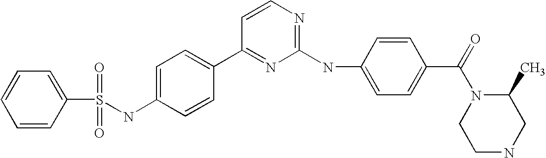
S(NC1=CC=C(C2=NC(NC3=CC=C(C(=O)N4CCNCC4C)C=C3)=NC=C2)C=C1)(C1=CC=CC=C1)(=O)=O
